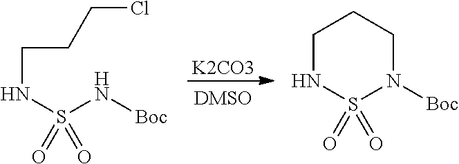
[K2CO3].N1S(=O)(=O)N([Boc])CCC1.ClCCCNS(N[Boc])(=O)=O
